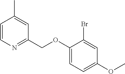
C1=CN=C(COC2=CC=C(OC)C=C2Br)C=C1C
